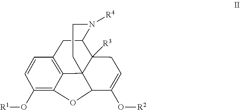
C1(O[R1])=C2C3=C(C=C1)CC1N([R4])CCC34C1([R3])CC=C(O[R2])C4O2
